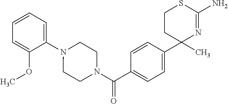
C1(N2CCN(C(C3=CC=C(C4(C)N=C(N)SCC4)C=C3)=O)CC2)=CC=CC=C1OC
